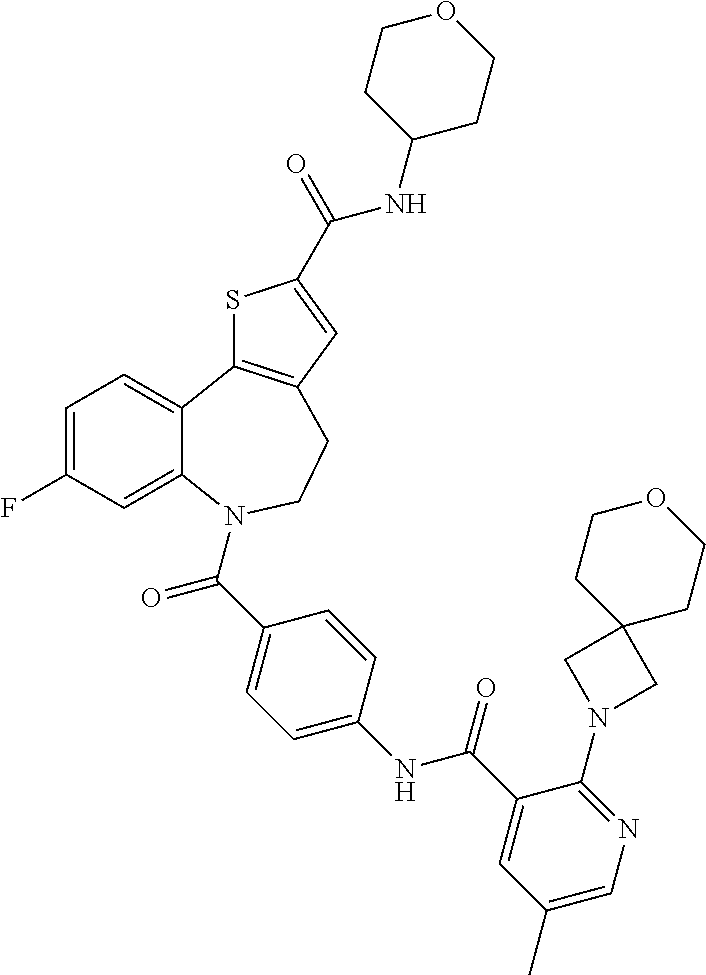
C1=C(F)C=C2C(=C1)C1=C(CCN2C(C2=CC=C(NC(C3=CC(C)=CN=C3N3CC4(C3)CCOCC4)=O)C=C2)=O)C=C(C(=O)NC2CCOCC2)S1
